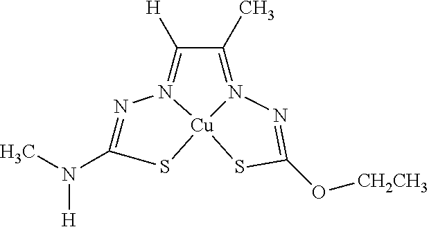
N1=C(N(C)[H])S[Cu]23N1=C([H])C(C)=N2N=C(O[CH2CH3])S3
